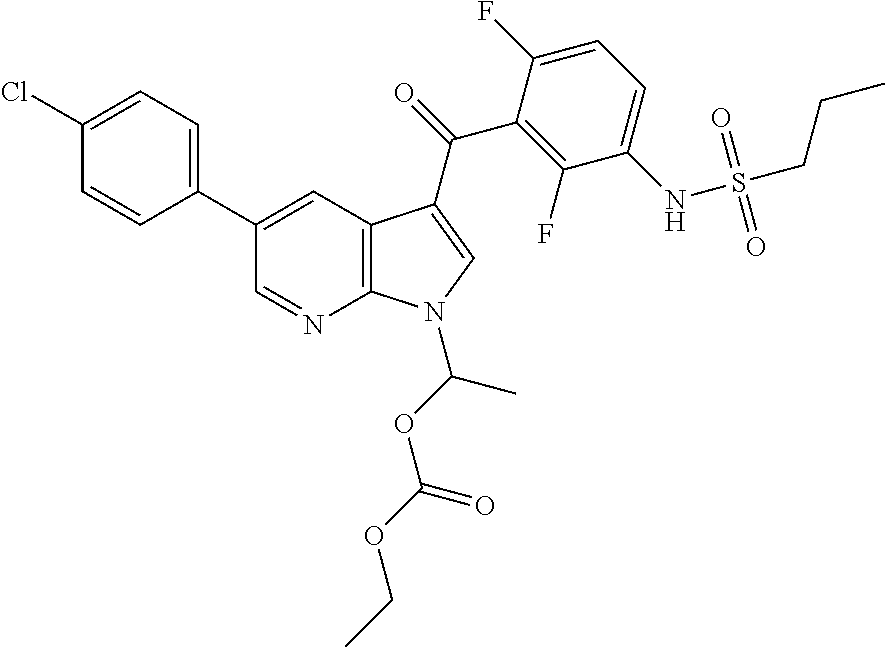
C12=C(C=C(C3=CC=C(Cl)C=C3)C=N1)C(C(=O)C1=C(F)C(NS(CCC)(=O)=O)=CC=C1F)=CN2C(OC(OCC)=O)C
